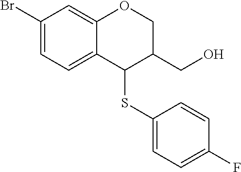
C12=CC(Br)=CC=C1C(SC1=CC=C(F)C=C1)C(CO)CO2
